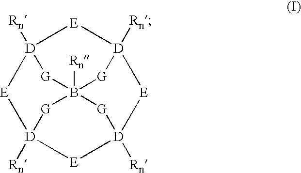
B123([Rn])[G][D]4([Rn])[E][D]([Rn])([G]1)[E][D]([Rn])([G]2)[E][D]([Rn])([G]3)[E]4
